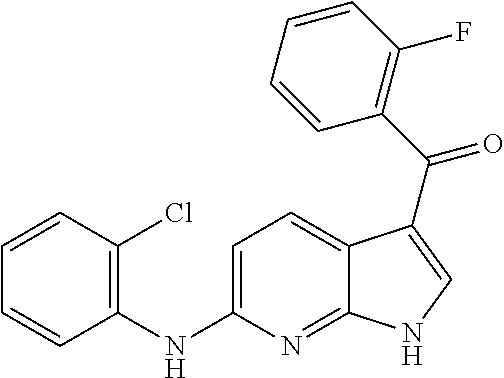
C1=C2C(=NC(NC3=C(Cl)C=CC=C3)=C1)NC=C2C(C1=C(F)C=CC=C1)=O
